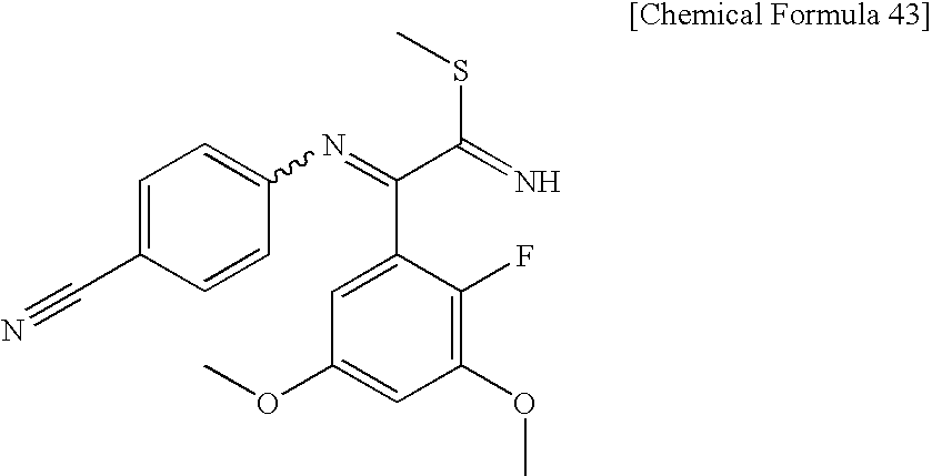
C1=C(C#N)C=CC(N=C(C(=N)SC)C2=CC(OC)=CC(OC)=C2F)=C1
